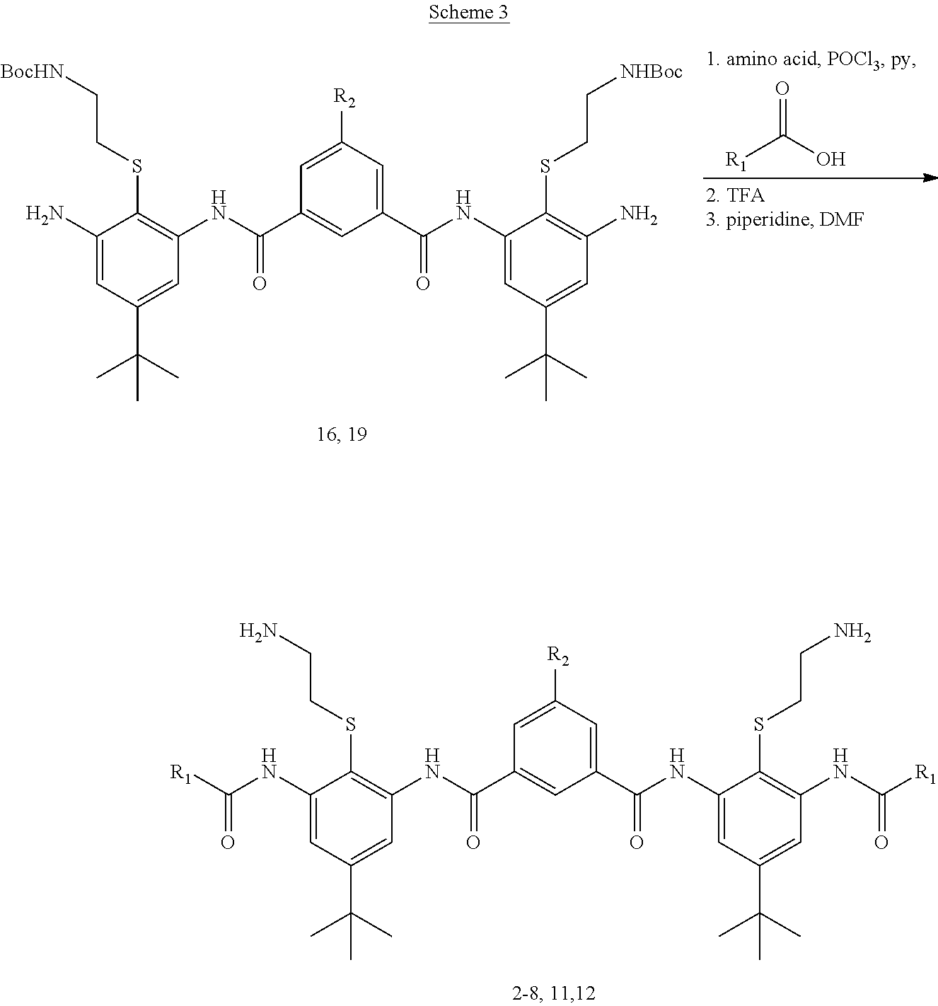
[R1]C(O)=O.C1(N)=CC(C(C)(C)C)=CC(NC(=O)C2=CC(C(=O)NC3=CC(C(C)(C)C)=CC(N)=C3SCC[NHBoc])=CC([R2])=C2)=C1SCC[BocHN].C1(NC(=O)[R1])=CC(C(C)(C)C)=CC(NC(=O)C2=CC(C(=O)NC3=CC(C(C)(C)C)=CC(NC(=O)[R1])=C3SCCN)=CC([R2])=C2)=C1SCCN
